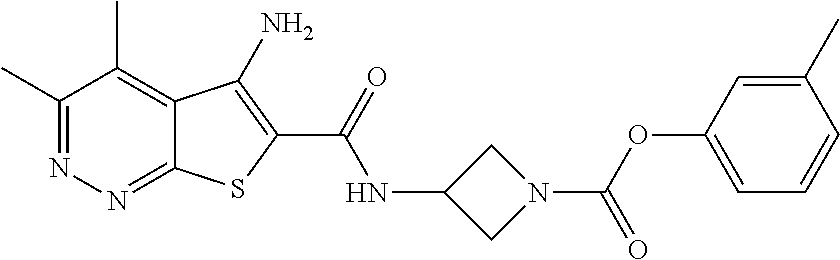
C1(C)=NN=C2C(=C1C)C(N)=C(C(=O)NC1CN(C(OC3=CC=CC(C)=C3)=O)C1)S2
